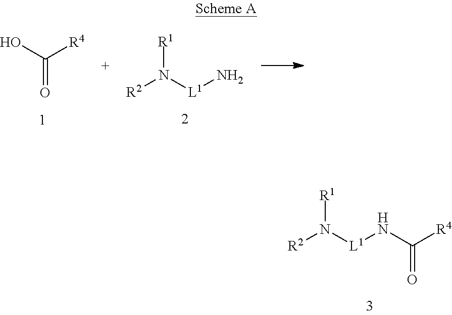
OC([R4])=O.[R2]N([L1]N)[R1].[R2]N([L1]NC([R4])=O)[R1]
